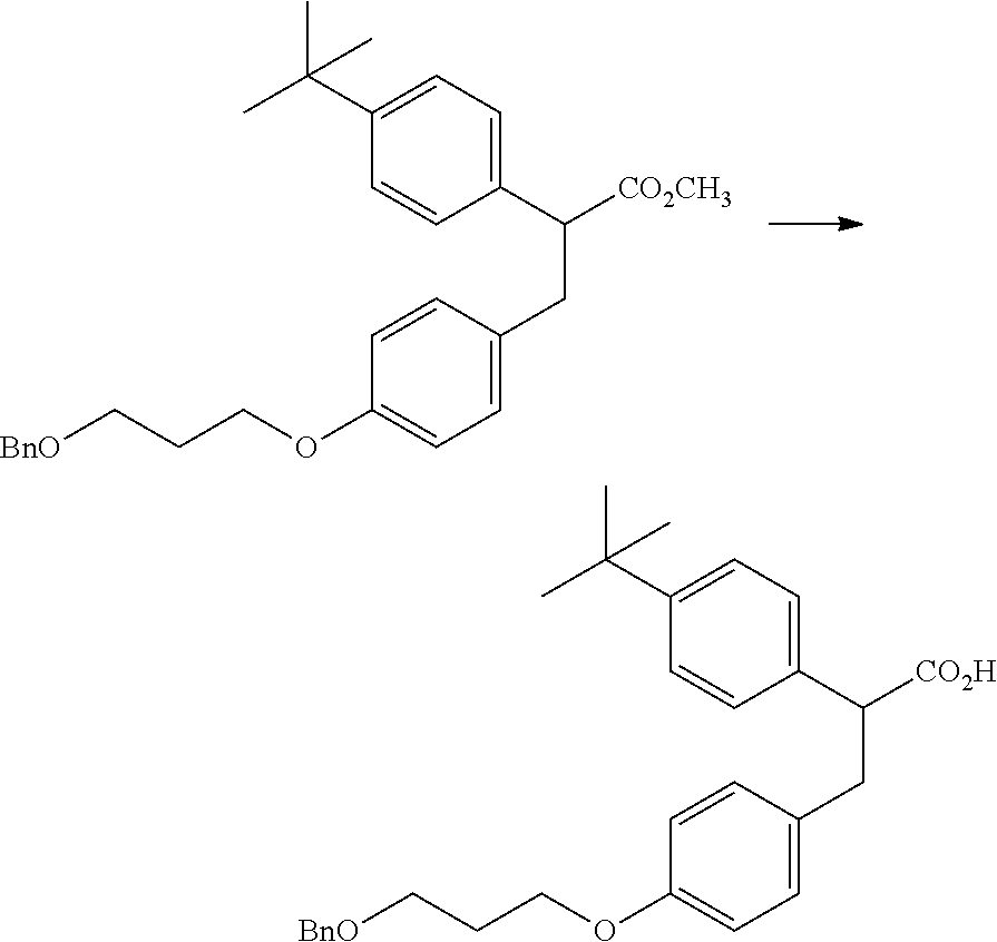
C1(C(C)(C)C)=CC=C(C([CO2CH3])CC2=CC=C(OCCC[BnO])C=C2)C=C1.C1(C(C)(C)C)=CC=C(C([CO2H])CC2=CC=C(OCCC[BnO])C=C2)C=C1
